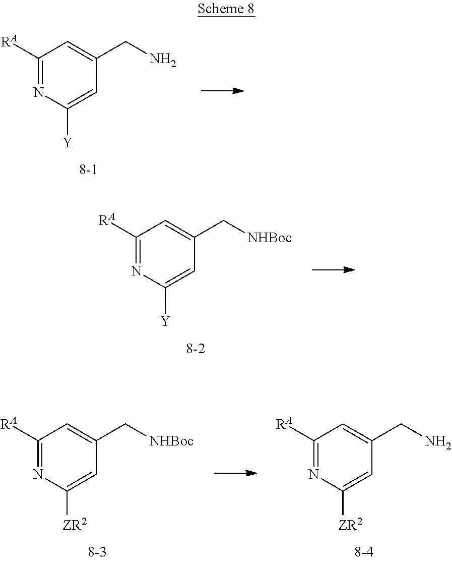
C1([RA])=NC([Y])=CC(CN)=C1.C1([RA])=NC([Y])=CC(C[NHBoc])=C1.C1([RA])=NC([ZR2])=CC(C[NHBoc])=C1.C1([RA])=NC([ZR2])=CC(CN)=C1
